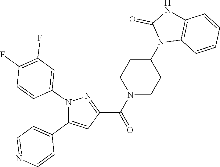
N1(C2=CC(F)=C(F)C=C2)C(C2=CC=NC=C2)=CC(C(N2CCC(N3C4=C(NC3=O)C=CC=C4)CC2)=O)=N1
